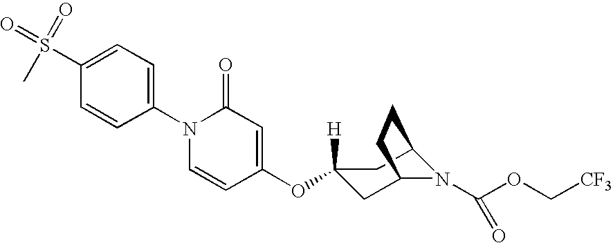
C1C2N(C(OC[CF3])=O)C(CC1([H])OC1=CC(=O)N(C3=CC=C(S(C)(=O)=O)C=C3)C=C1)CC2
